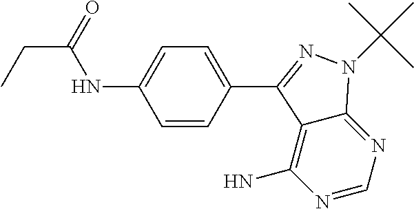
O=C(NC1=CC=C(C2=NN(C(C)(C)C)C3=NC=NC(N)=C32)C=C1)CC
